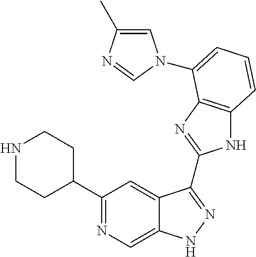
C1(C2=NC=C3C(=C2)C(C2=NC4=C(N2)C=CC=C4N2C=C(C)N=C2)=NN3)CCNCC1
